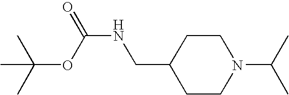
N(C(OC(C)(C)C)=O)CC1CCN(C(C)C)CC1
